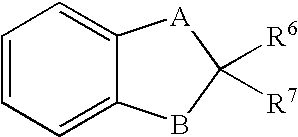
C1=CC=C2C(=C1)[A]C([R6])([R7])B2
